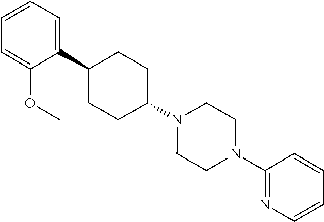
C1(C2CCC(N3CCN(C4=NC=CC=C4)CC3)CC2)=CC=CC=C1OC
